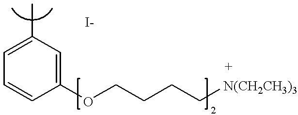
C1=C(C)C=C(OCCCC[N(CH2CH3)3])C=C1
